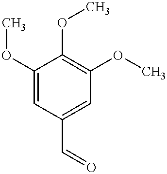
C1(OC)=CC(C=O)=CC(OC)=C1OC
